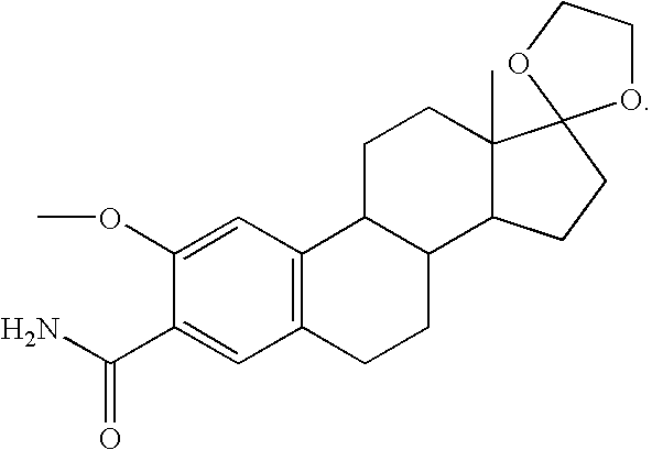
C1(OC)=CC2=C(C=C1C(N)=O)CCC1C2CCC2(C)C1CCC21OCCO1
